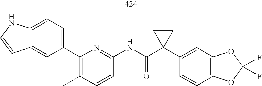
C12=CC(C3=C(C)C=CC(NC(C4(C5=CC6=C(C=C5)OC(F)(F)O6)CC4)=O)=N3)=CC=C1NC=C2
